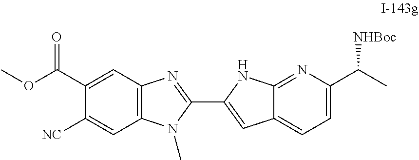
C12=C(C=C(C(OC)=O)C([NC])=C1)N=C(C1=CC3=CC=C(C(C)[NHBoc])N=C3N1)N2C
